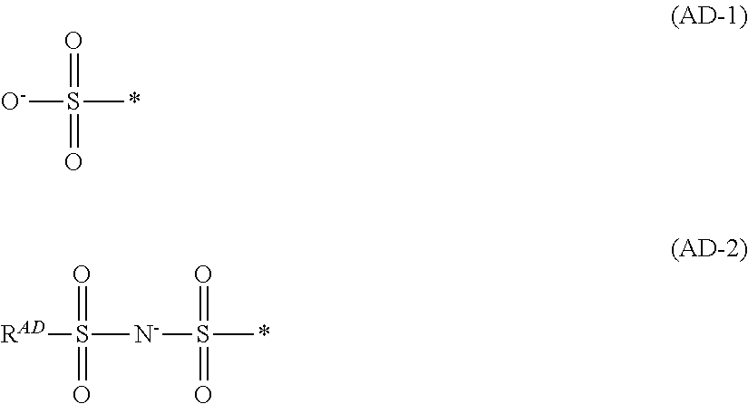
[O-]S(*)(=O)=O.[RAD]S([N-]S(*)(=O)=O)(=O)=O
